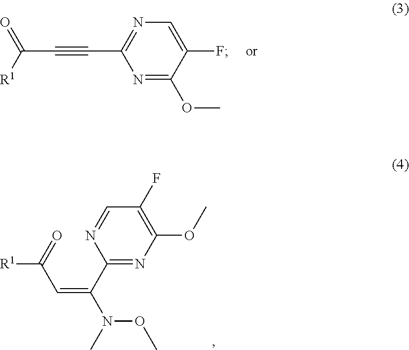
C1(C(=CC(=O)[R1])N(OC)C)=NC(OC)=C(F)C=N1.N1=C(OC)C(F)=CN=C1C#CC([R1])=O
